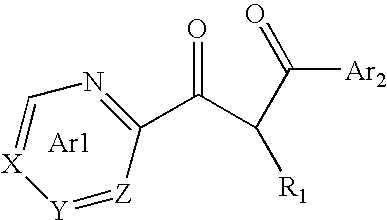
C(C(C([Ar2])=O)[R1])(C1=NC=[X][Y]=[Z]1)=O.[Ar1]
